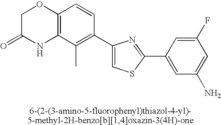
C1C(=O)NC2=C(O1)C=CC(C1=CSC(C3=CC(N)=CC(F)=C3)=N1)=C2C
